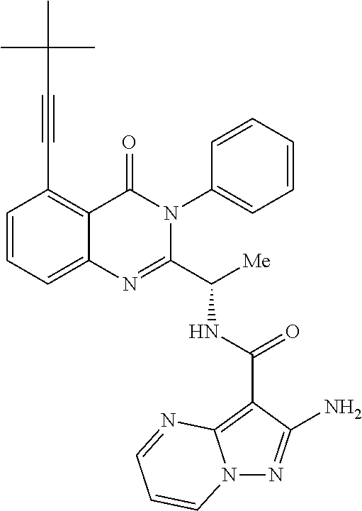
C1(C(NC(C2=NC3=CC=CC(C#CC(C)(C)C)=C3C(=O)N2C2=CC=CC=C2)[Me])=O)=C2N(N=C1N)C=CC=N2
